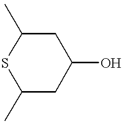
S1C(C)CC(O)CC1C
